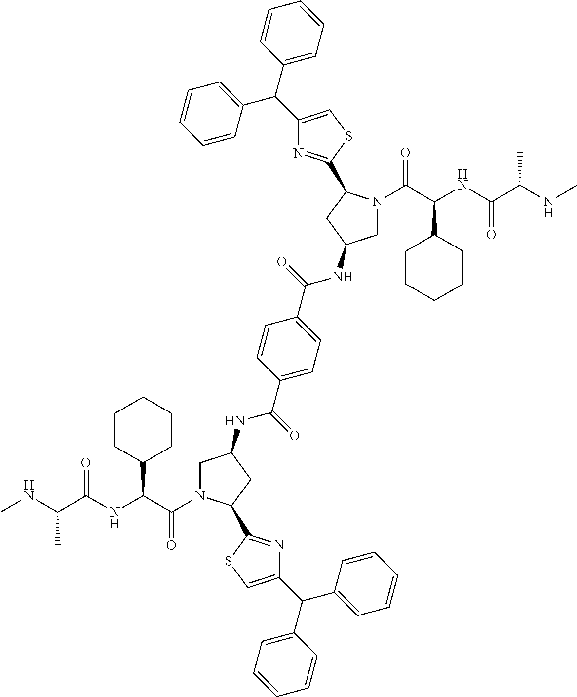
C(C(NC(C(NC)C)=O)C1CCCCC1)(=O)N1CC(NC(C2=CC=C(C(=O)NC3CN(C(=O)C(C4CCCCC4)NC(C(C)NC)=O)C(C4=NC(C(C5=CC=CC=C5)C5=CC=CC=C5)=CS4)C3)C=C2)=O)CC1C1=NC(C(C2=CC=CC=C2)C2=CC=CC=C2)=CS1
